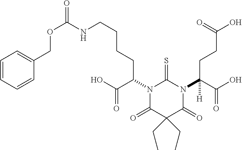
C1=CC=CC(COC(NCCCCC(C(=O)O)N2C(=O)C(CC)(CC)C(=O)N(C(CCC(=O)O)(C(=O)O)[H])C2=S)=O)=C1
